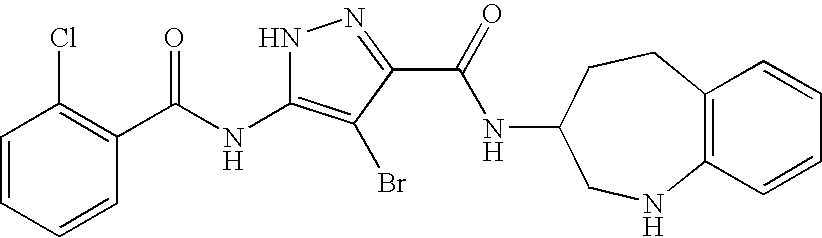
C1=CC=CC(C(NC2=C(Br)C(C(=O)NC3CNC4=C(CC3)C=CC=C4)=NN2)=O)=C1Cl
